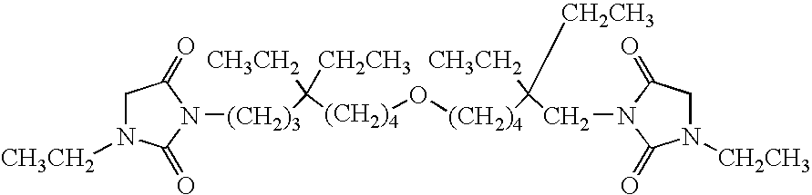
[(CH2)4](O[(CH2)4]C([CH3CH2])([CH2CH3])CN1C(=O)CN([CH2CH3])C1=O)C([CH3CH2])([CH2CH3])[(CH2)3]N1C(=O)N([CH3CH2])CC1=O
